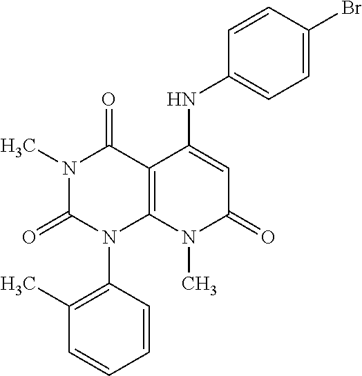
N1(C)C(=O)N(C2=C(C)C=CC=C2)C2=C(C1=O)C(NC1=CC=C(Br)C=C1)=CC(=O)N2C
